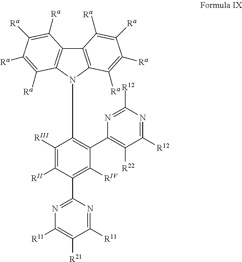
C1([RIII])=C([RII])C(C2=NC([R11])=C([R21])C([R11])=N2)=C([RIV])C(C2=C([R22])C([R12])=NC([R12])=N2)=C1N1C2=C(C3=C1C([Ra])=C([Ra])C([Ra])=C3[Ra])C([Ra])=C([Ra])C([Ra])=C2[Ra]
